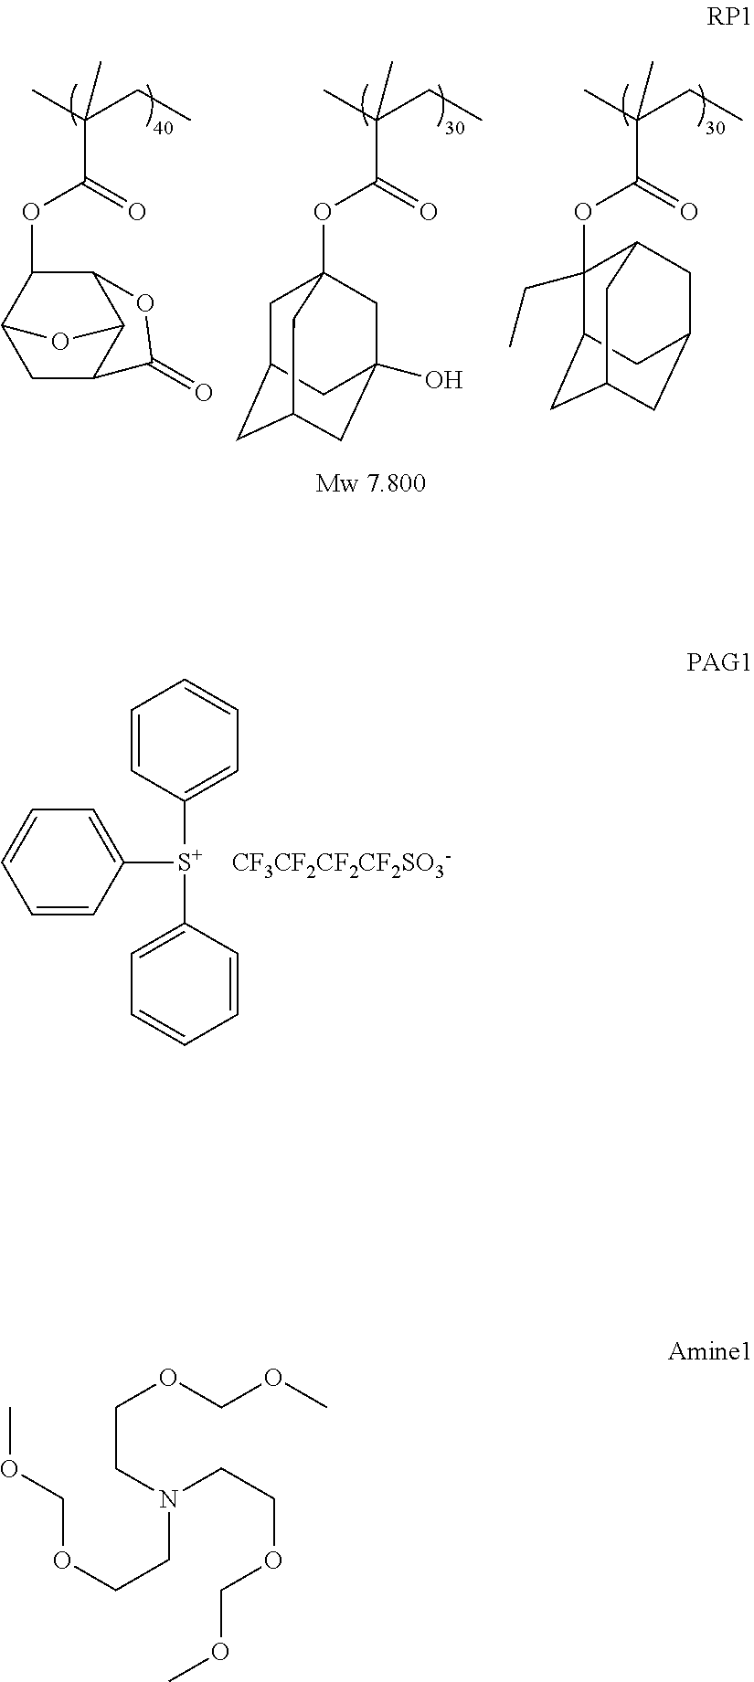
C1([S+](C2=CC=CC=C2)C2=CC=CC=C2)=CC=CC=C1.[CF3CF2CF2CF2SO3-].C1C2C3C(C(OC(C(C)(CC)C)=O)C1O3)OC2=O.O(C(C(C)(CC)C)=O)C12CC3CC(CC(O)(C1)C3)C2.O(C(C(C)(CC)C)=O)C1(CC)C2CC3CC(CC1C3)C2.COCOCCN(CCOCOC)CCOCOC
